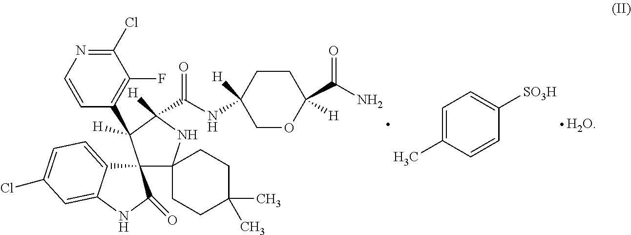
C12(C3(NC([H])(C(NC4([H])COC(C(=O)N)([H])CC4)=O)C1([H])C1=C(F)C(Cl)=NC=C1)CCC(C)(C)CC3)C1=CC=C(Cl)C=C1NC2=O.C1=C(C)C=CC([SO3H])=C1.[H2O]
